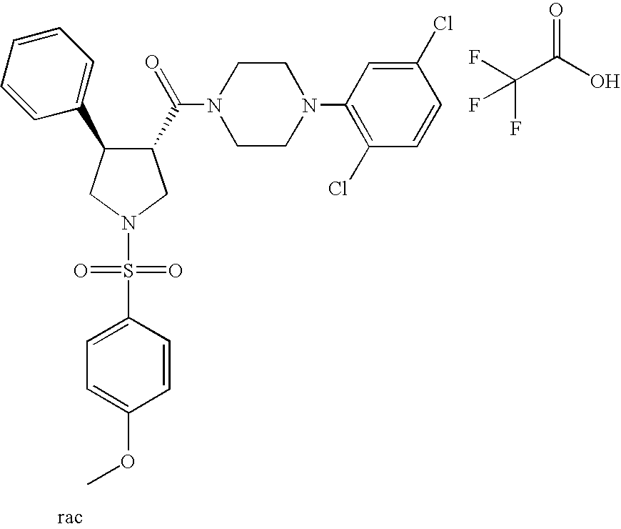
C1(C(N2CCN(C3=C(Cl)C=CC(Cl)=C3)CC2)=O)C(C2=CC=CC=C2)CN(S(C2=CC=C(OC)C=C2)(=O)=O)C1.O=C(O)C(F)(F)F
